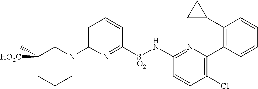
C1=C(N2CC([HO2C])(C)CCC2)N=C([SO2]NC2=NC(C3=C(C4CC4)C=CC=C3)=C(Cl)C=C2)C=C1
